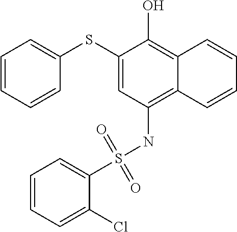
C1=CC=CC(SC2=CC(NS(C3=CC=CC=C3Cl)(=O)=O)=C3C(=C2O)C=CC=C3)=C1
